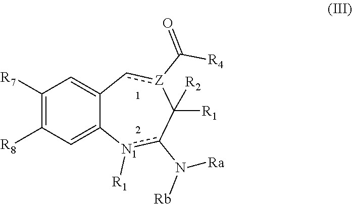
C1([R7])=C([R8])C=C2C(=C1)c[Z](C(=O)[R4])C([R1])([R2])c(N([Rb])[Ra])[N1]2[R1]
